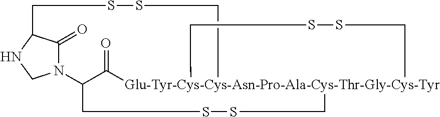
C1(=O)C2NCN1C1C(=O)[Glu-Tyr-Cys-Cys-Asn-Pro-Ala-Cys-Thr-Gly-Cys-Tyr]3(CSSC1)(CSSC2)CSSC3
